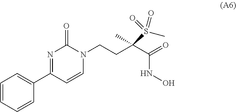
N1(CCC(C(=O)NO)(C)S(=O)(C)=O)C=CC(C2=CC=CC=C2)=NC1=O
